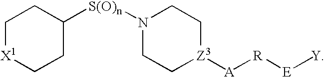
C1([S(O)n]N2CC[Z3]([A][R][E][Y])CC2)CC[X1]CC1
